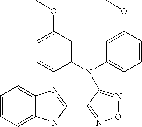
C1=CC=C2C(=C1)N=C(C1=NON=C1N(C1=CC=CC(OC)=C1)C1=CC(OC)=CC=C1)N2
